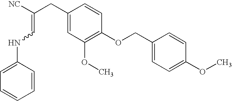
C([NC])(CC1=CC(OC)=C(OCC2=CC=C(OC)C=C2)C=C1)=CNC1=CC=CC=C1
